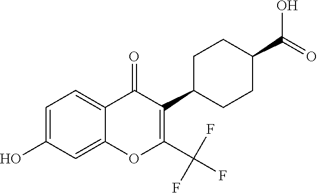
C1=C(O)C=C2C(=C1)C(=O)C(C1CCC(C(=O)O)CC1)=C(C(F)(F)F)O2
